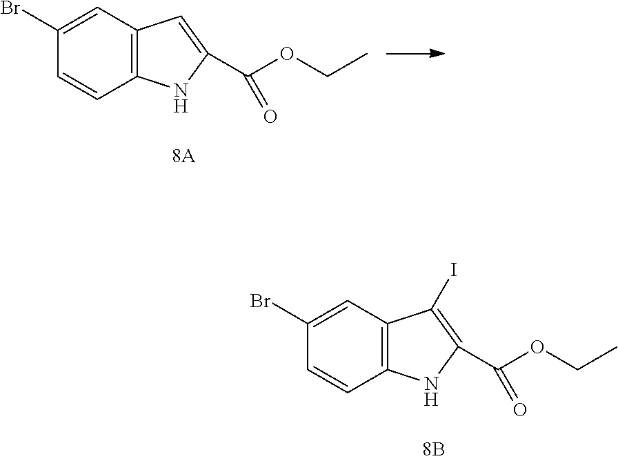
C12=C(C=C(Br)C=C1)C(I)=C(C(OCC)=O)N2.C12=C(C=C(Br)C=C1)C=C(C(OCC)=O)N2
